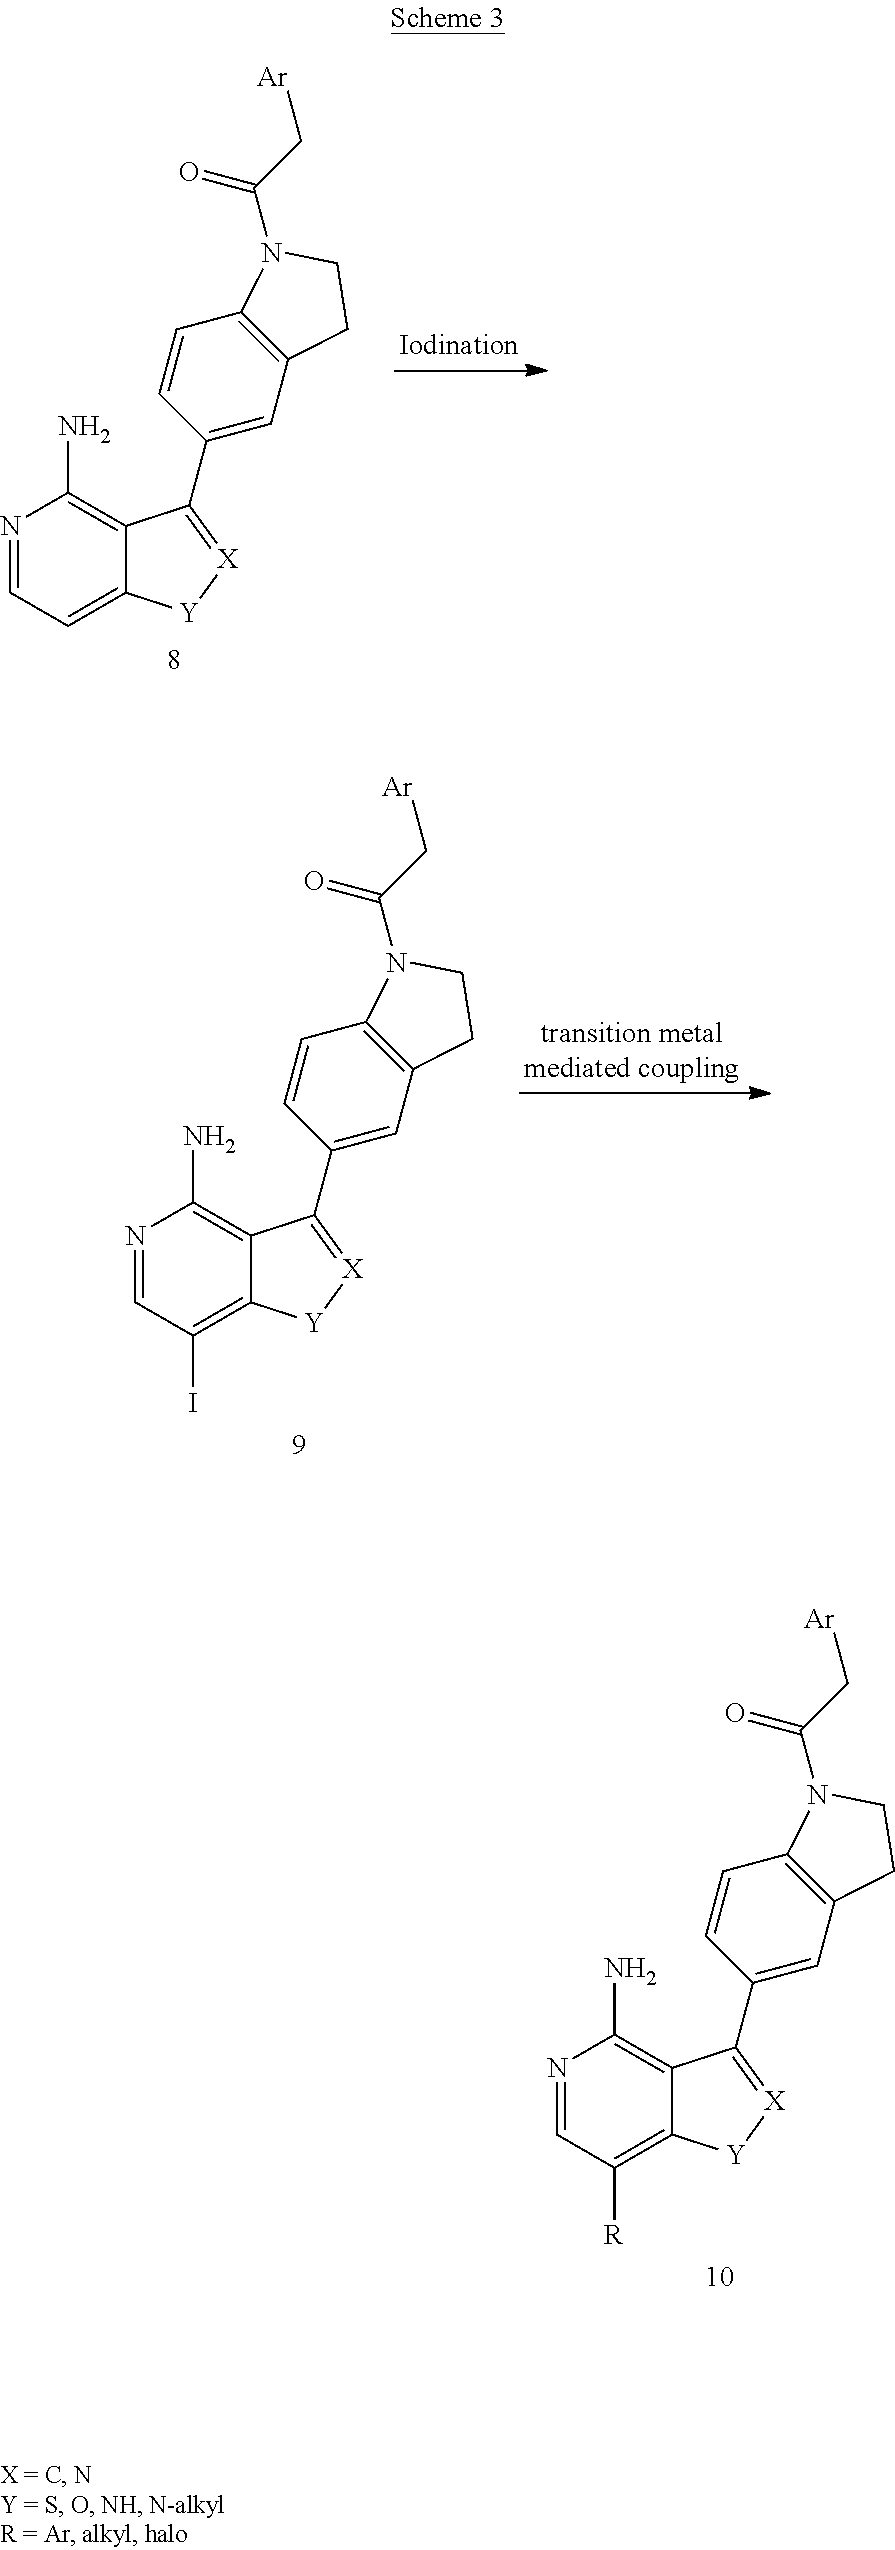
N1=CC=C2C(=C1N)C(C1=CC3=C(C=C1)N(C(C[Ar])=O)CC3)=[X][Y]2.N1=CC(I)=C2C(=C1N)C(C1=CC3=C(C=C1)N(C(C[Ar])=O)CC3)=[X][Y]2.N1=CC([R])=C2C(=C1N)C(C1=CC3=C(C=C1)N(C(C[Ar])=O)CC3)=[X][Y]2
